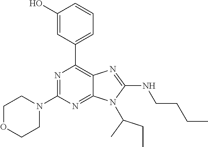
N1=C(N2CCOCC2)N=C2C(=C1C1=CC=CC(O)=C1)N=C(NCCCC)N2C(CC)C
